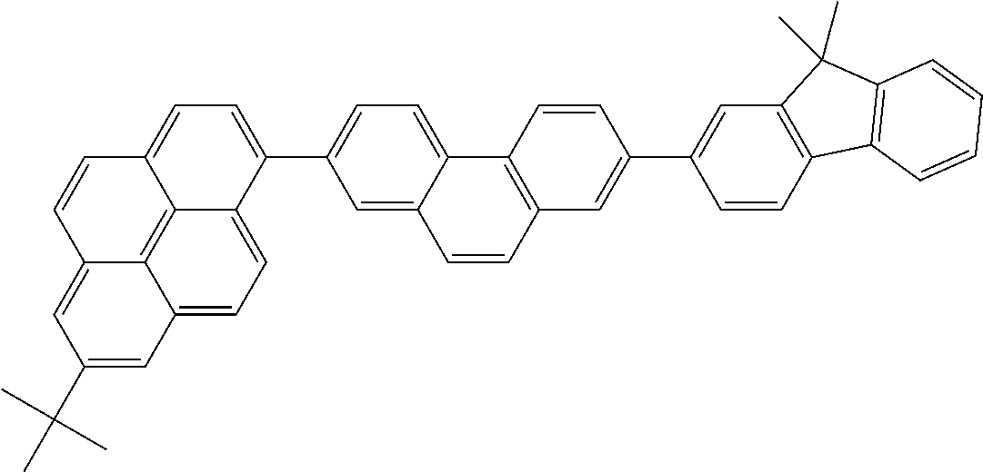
C1(C(C)(C)C)=CC2=CC=C3C4=C2C(=C1)C=CC4=CC=C3C1=CC=C2C(=C1)C=CC1=C2C=CC(C2=CC3=C(C=C2)C2=C(C3(C)C)C=CC=C2)=C1
